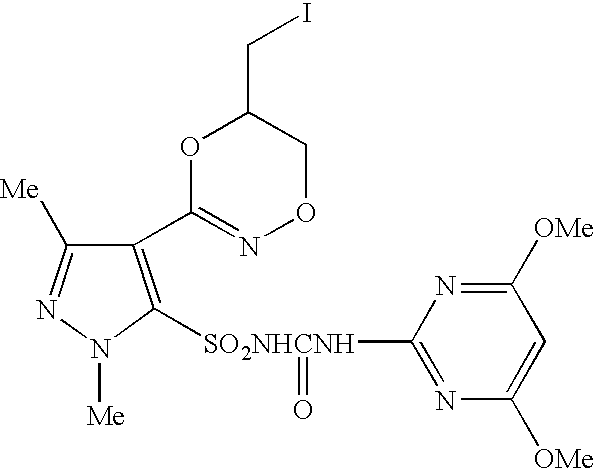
C1(C2=NOCC(CI)O2)=C([SO2NHCNH](=O)C2=NC([OMe])=CC([OMe])=N2)N([Me])N=C1[Me]
